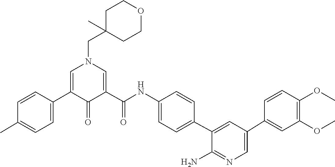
C1(C2=CC=C(C)C=C2)=CN(CC2(C)CCOCC2)C=C(C(NC2=CC=C(C3=CC(C4=CC(OC)=C(OC)C=C4)=CN=C3N)C=C2)=O)C1=O
